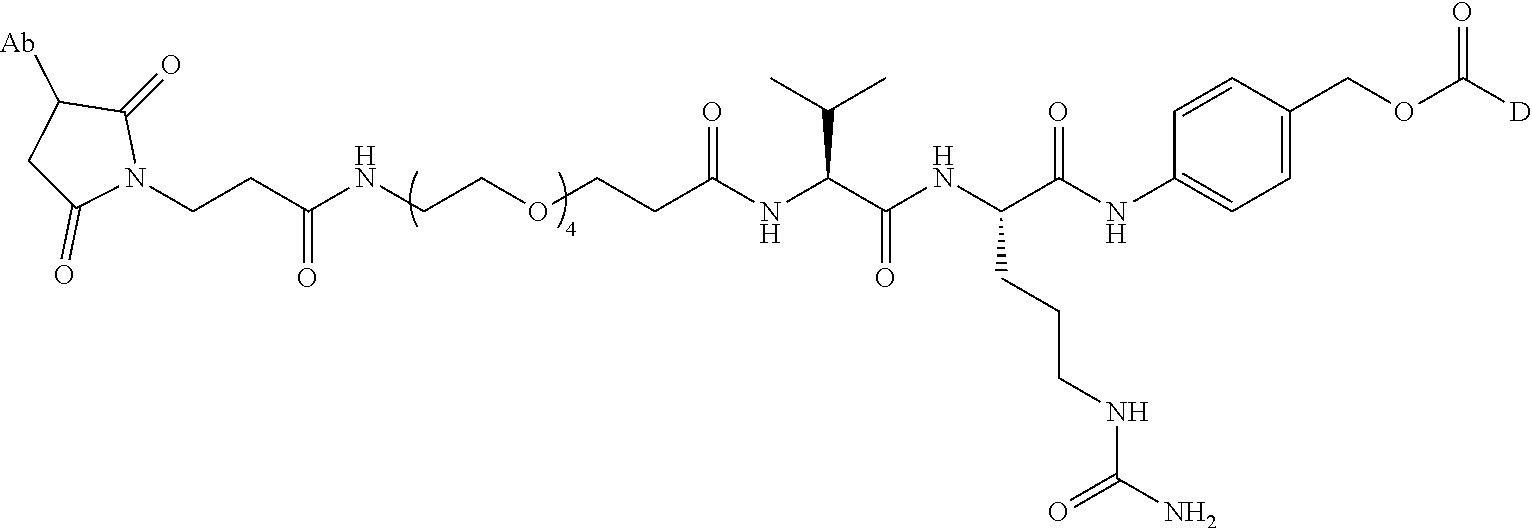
C1C(=O)N(CCC(NCCOCCC(NC(C(NC(C(NC2=CC=C(COC([D])=O)C=C2)=O)CCCNC(N)=O)=O)C(C)C)=O)=O)C(=O)C1[Ab]
